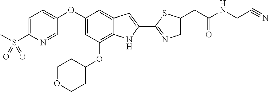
C1=C(S(C)(=O)=O)N=CC(OC2=CC(OC3CCOCC3)=C3C(=C2)C=C(C2=NCC(CC(NCC#N)=O)S2)N3)=C1
